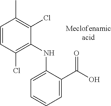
C1=CC(Cl)=C(NC2=CC=CC=C2C(=O)O)C(Cl)=C1C
